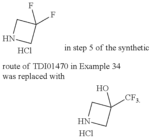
N1CC(F)(F)C1.Cl.N1CC([CF3])(O)C1.Cl
